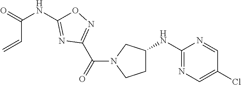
C1C(NC2=NC=C(Cl)C=N2)CN(C(=O)C2=NOC(NC(=O)C=C)=N2)C1
